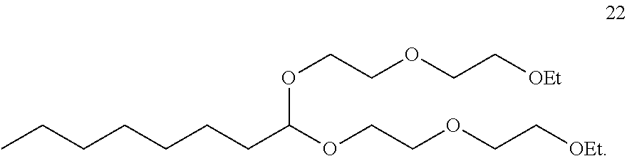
O(CCOCC[OEt])C(CCCCCCC)OCCOCC[OEt]
